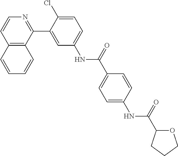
C12=C(C(C3=CC(NC(C4=CC=C(NC(=O)C5OCCC5)C=C4)=O)=CC=C3Cl)=NC=C1)C=CC=C2
